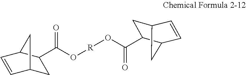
C1C2C=CC(C1C(O[R]OC(C1CC3C=CC1C3)=O)=O)C2
